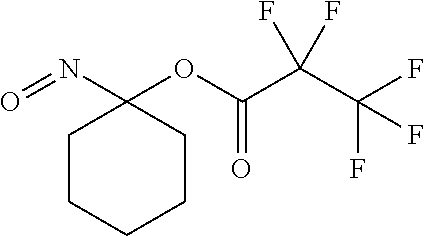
C1CCC(N=O)(OC(C(C(F)(F)F)(F)F)=O)CC1
